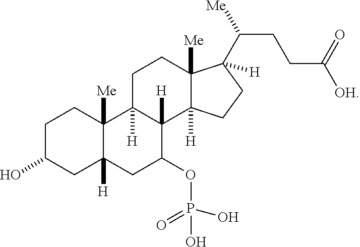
C1C(O)CC2([H])C([Me])(C1)C1([H])CCC3([Me])C([H])(C([Me])CCC([OH])=O)CCC3([H])C1([H])C(OP(O)(=O)O)C2
